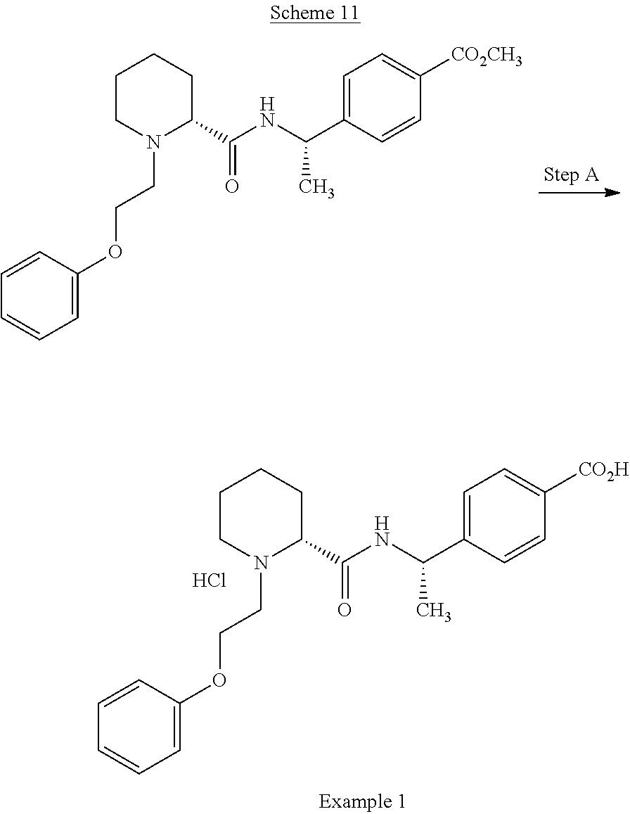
C1=C(OCCN2C(C(NC(C3=CC=C([CO2H])C=C3)C)=O)CCCC2)C=CC=C1.Cl.N1(CCOC2=CC=CC=C2)C(C(=O)NC(C2=CC=C([CO2CH3])C=C2)C)CCCC1
